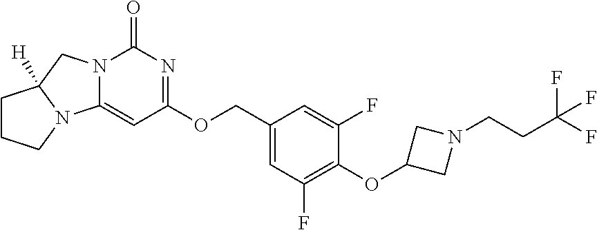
C1(COC2=NC(=O)N3C(=C2)N2C([H])(C3)CCC2)=CC(F)=C(OC2CN(CCC(F)(F)F)C2)C(F)=C1
